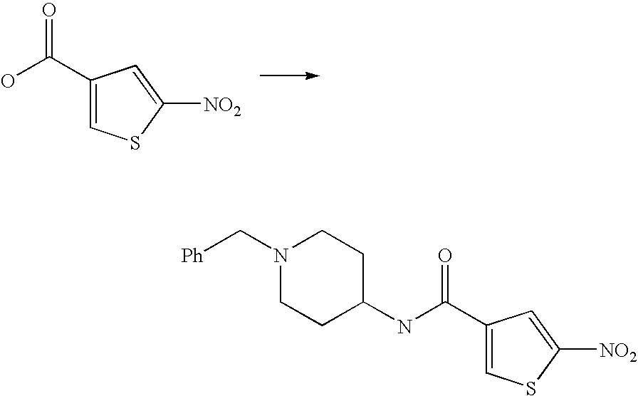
C1(C(O)=O)=CSC([NO2])=C1.C1(C(NC2CCN(C[Ph])CC2)=O)=CSC([NO2])=C1
